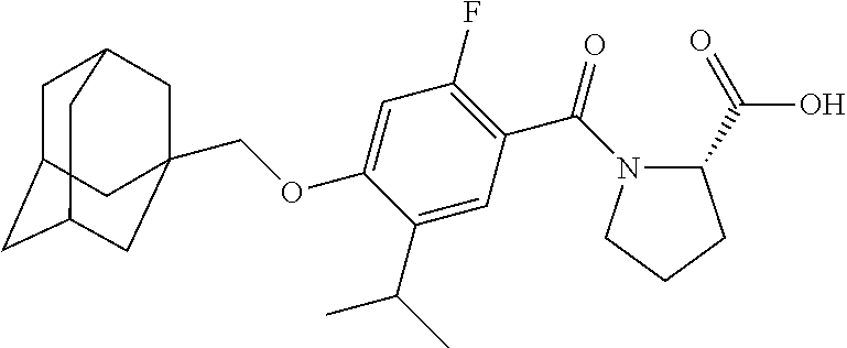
C1C2CC3CC(COC4=CC(F)=C(C(=O)N5C(C(O)=O)CCC5)C=C4C(C)C)(CC1C3)C2
